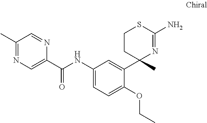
C1(C(NC2=CC=C(OCC)C(C3(C)N=C(N)SCC3)=C2)=O)=CN=C(C)C=N1
